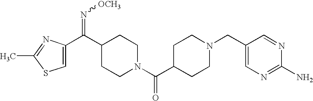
C(C1CCN(C(C2CCN(CC3=CN=C(N)N=C3)CC2)=O)CC1)(=N[OCH3])C1=CSC(C)=N1
